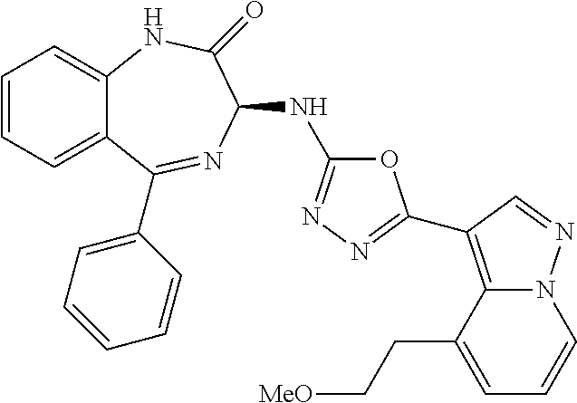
C1=CC=C2C(=C1)NC(=O)C(NC1=NN=C(C3=C4N(N=C3)C=CC=C4CC[MeO])O1)N=C2C1=CC=CC=C1
